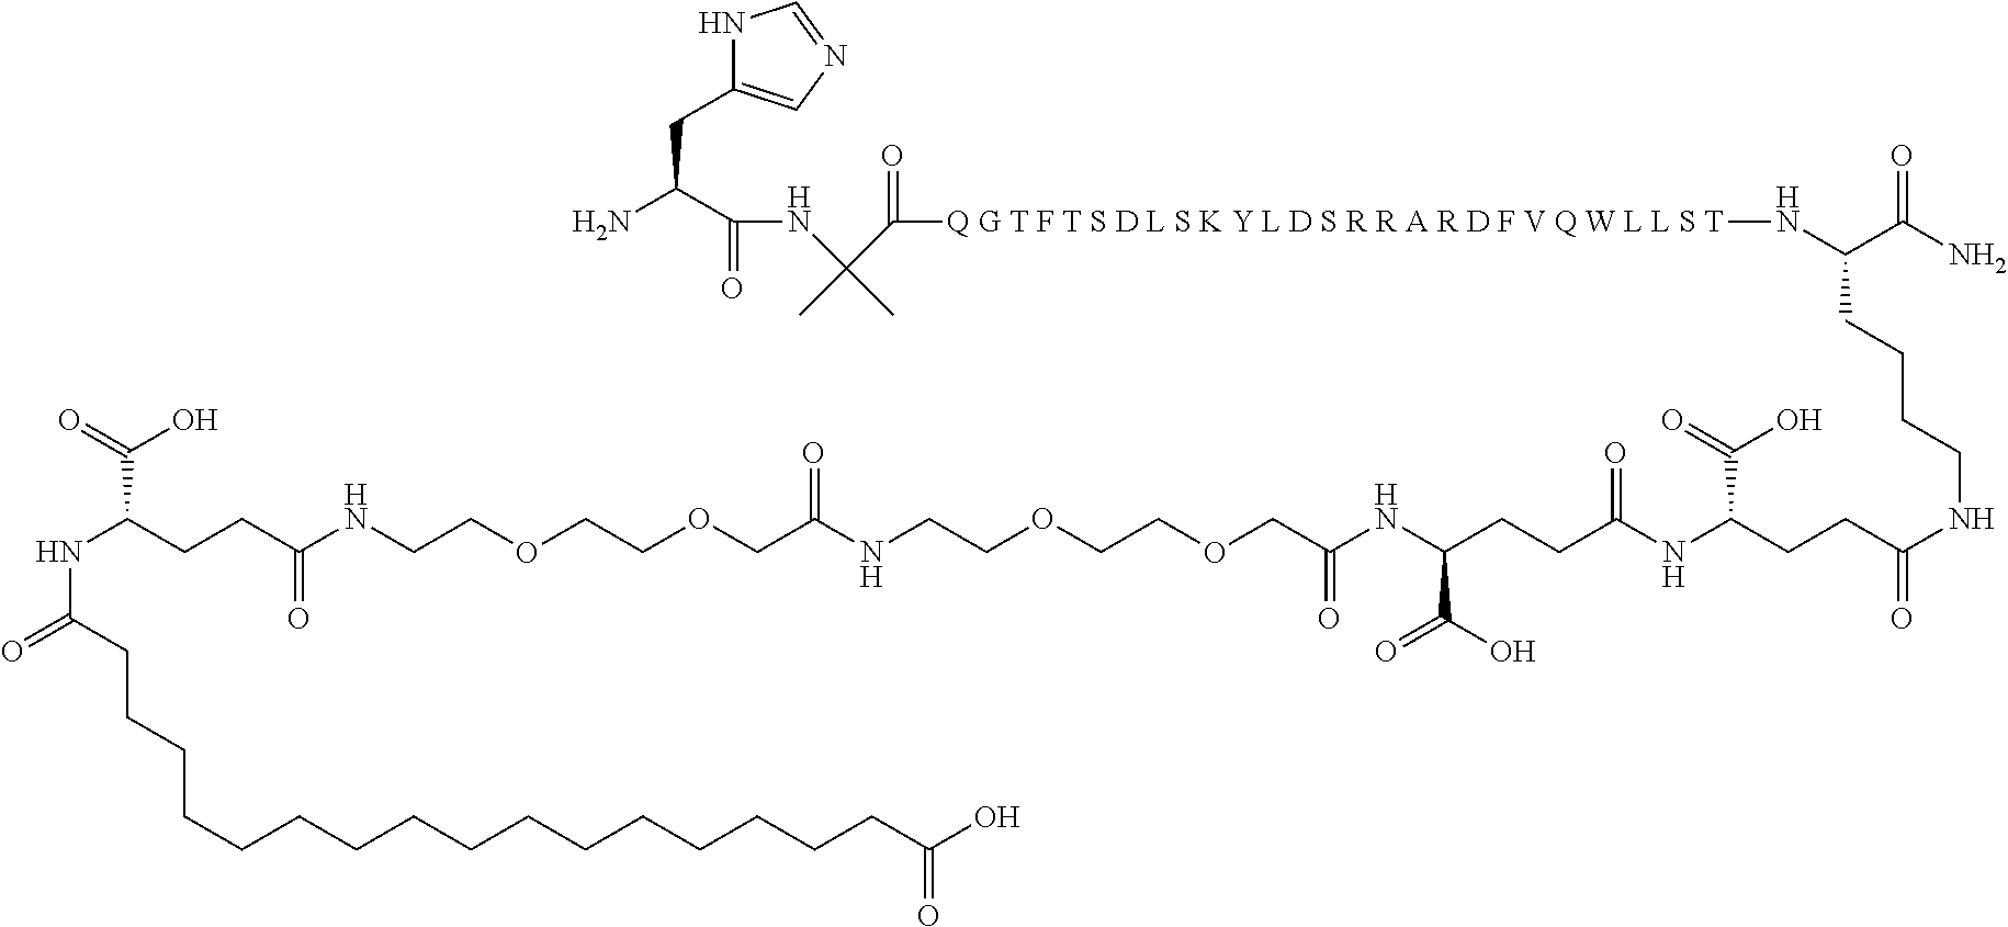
N1C(CC(N)C(=O)NC(C(=O)[Q G T F T S D L S K Y L D S R R A R D F V Q W L L S T]NC(CCCCNC(CCC(NC(CCC(NC(COCCOCCNC(COCCOCCNC(CCC(NC(=O)CCCCCCCCCCCCCCCCC(O)=O)C(=O)O)=O)=O)=O)C(O)=O)=O)C(=O)O)=O)C(N)=O)(C)C)=CN=C1
